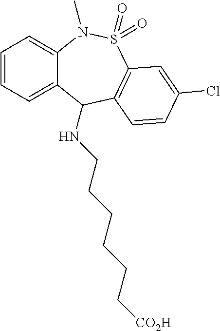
C12=CC=CC=C1C(NCCCCCC[CO2H])C1=C(S(=O)(=O)N2C)C=C(Cl)C=C1
